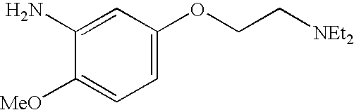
NC1=CC(OCC[NEt2])=CC=C1[MeO]
